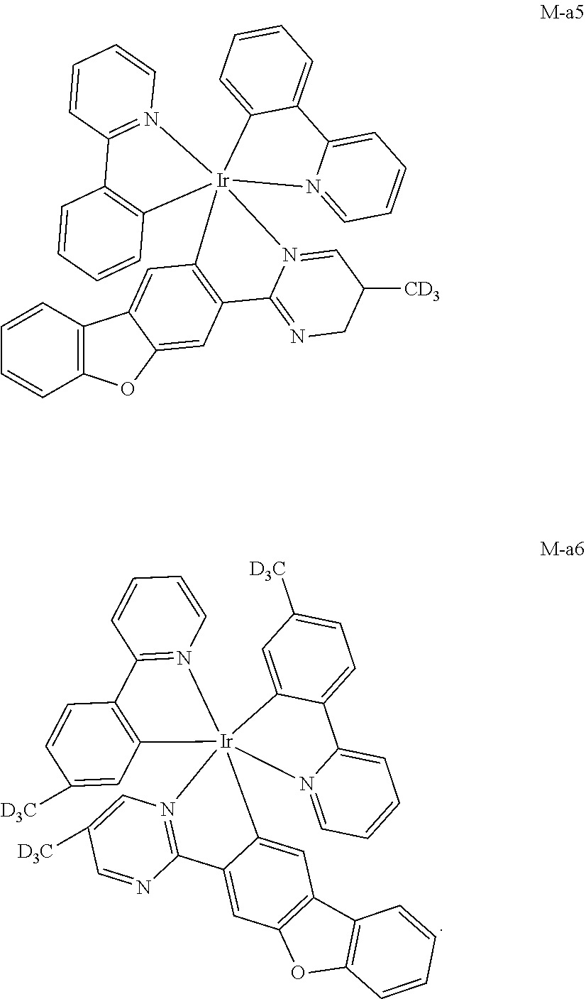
C1=C2C(=CC3=C1OC1=C3C=CC=C1)[Ir]13(N4=C2N=CC([D3C])=C4)(C2=C(C=CC([D3C])=C2)C2=N1C=CC=C2)N1=CC=CC=C1C1=CC=C([D3C])C=C13.N1=C2N(=CC([CD3])C1)[Ir]13(C4=C2C=C2C(=C4)C4=C(O2)C=CC=C4)(C2=C(C=CC=C2)C2=N1C=CC=C2)N1=CC=CC=C1C1=CC=CC=C13
